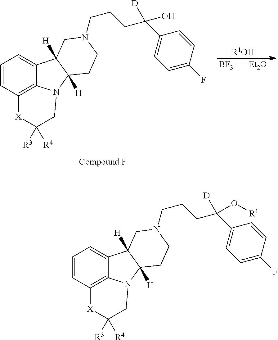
C1=CC2=C3C(=C1)C1([H])C([H])(N3CC([R3])([R4])[X]2)CCN(CCCC(C2=CC=C(F)C=C2)([D])O[R1])C1.C1=CC2=C3C(=C1)C1([H])C([H])(N3CC([R3])([R4])[X]2)CCN(CCCC(C2=CC=C(F)C=C2)([D])O)C1.[BF3][Et2O].[R1OH]
